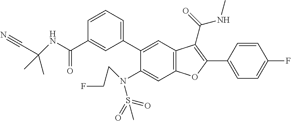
C1=CC(C2=C(C(=O)NC)C3=C(C=C(N(CCF)S(C)(=O)=O)C(C4=CC=CC(C(NC(C)(C)C#N)=O)=C4)=C3)O2)=CC=C1F
